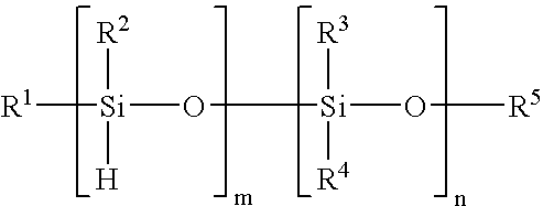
[R1][Si](O[Si]([R3])(O[R5])[R4])([H])[R2]
